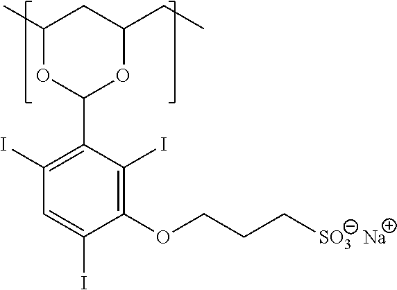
C1(C)OC(C2=C(I)C=C(I)C(OCCC[SO3])=C2I)OC(CC)C1.[Na]
